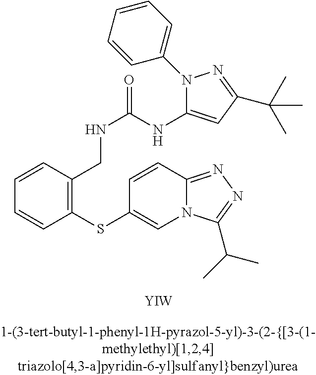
[YIW].C1(SC2=CN3C(=NN=C3C(C)C)C=C2)=C(CNC(=O)NC2=CC(C(C)(C)C)=NN2C2=CC=CC=C2)C=CC=C1
